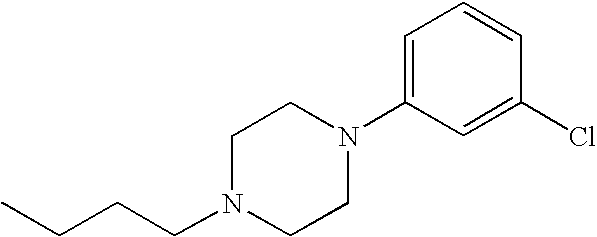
CCCCN1CCN(C2=CC=CC(Cl)=C2)CC1
